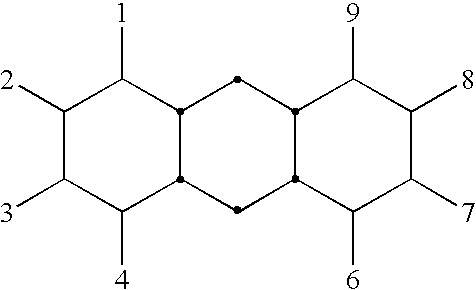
C1([2])C([3])C([4])C2C(C1[1])CC1C(C2)C([6])C([7])C([8])C1[9]
